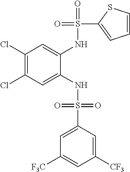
C1(Cl)=C(Cl)C=C(NS(=O)(=O)C2=CC([F3C])=CC([CF3])=C2)C(NS(=O)(C2=CC=CS2)=O)=C1
